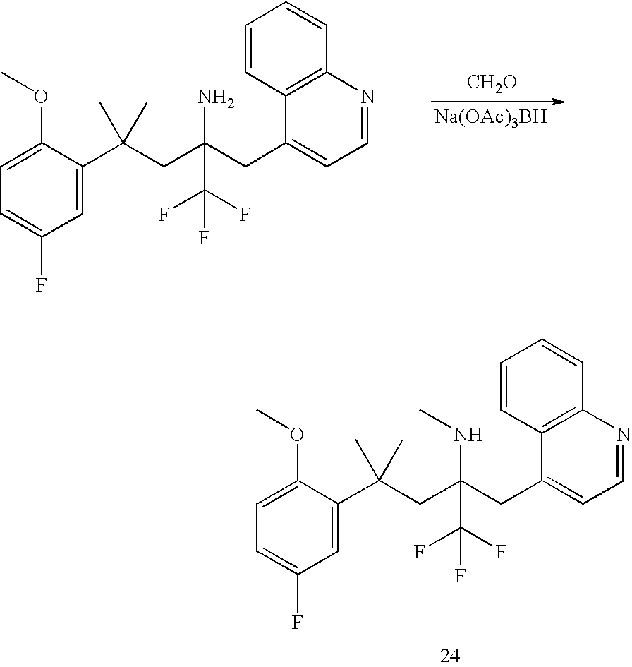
C1=C(C(CC(CC2=CC=NC3=C2C=CC=C3)(C(F)(F)F)N)(C)C)C(OC)=CC=C1F.[CH2O].[Na(OAc)3BH].C1=C(C(CC(CC2=CC=NC3=C2C=CC=C3)(C(F)(F)F)NC)(C)C)C(OC)=CC=C1F
